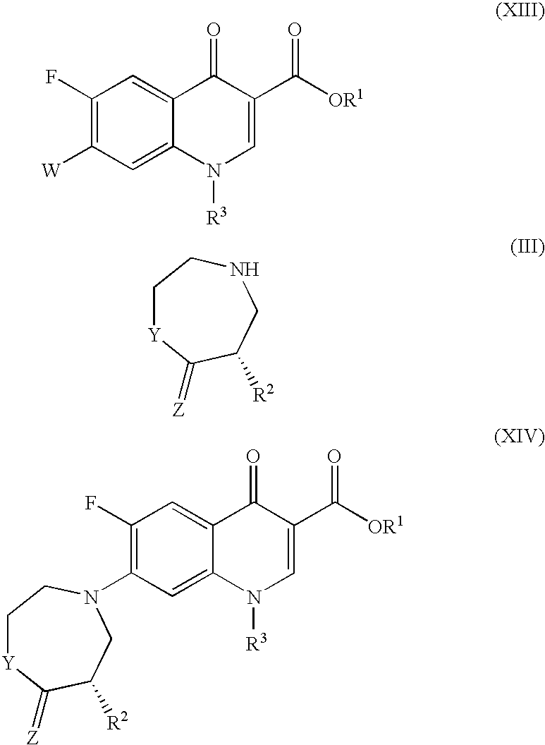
C1(F)=C([W])C=C2C(=C1)C(=O)C(C([OR1])=O)=CN2[R3].C1[Y]C(=[Z])C([R2])CNC1.C1[Y]C(=[Z])C([R2])CN(C2=C(F)C=C3C(=C2)N([R3])C=C(C([OR1])=O)C3=O)C1
